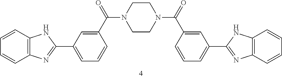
C1=CC2=C(C=C1)N=C(C1=CC=CC(C(=O)N3CCN(C(=O)C4=CC(C5=NC6=C(N5)C=CC=C6)=CC=C4)CC3)=C1)N2
